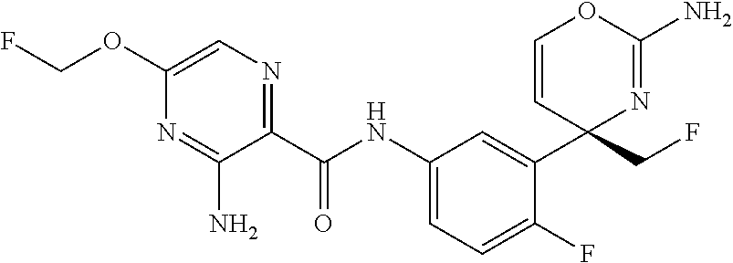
C1(C(NC2=CC=C(F)C(C3(CF)N=C(N)OC=C3)=C2)=O)=NC=C(OCF)N=C1N
